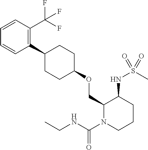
C1(COC2CCC(C3=C(C(F)(F)F)C=CC=C3)CC2)N(C(NCC)=O)CCCC1NS(C)(=O)=O
